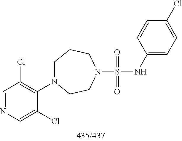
C1(Cl)=CC=C(NS(=O)(=O)N2CCN(C3=C(Cl)C=NC=C3Cl)CCC2)C=C1
